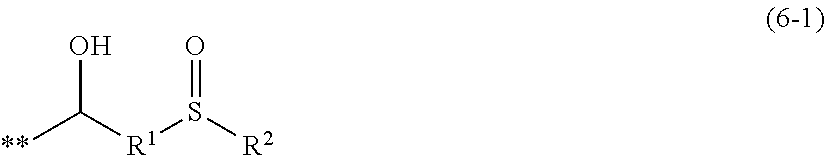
[**]C([R1]S([R2])=O)O
